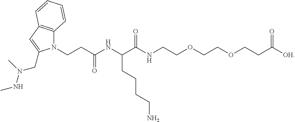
N1(CCC(NC(C(NCCOCCOCCC([OH])=O)=O)CCCCN)=O)C2=C(C=C1CN(C)NC)C=CC=C2
